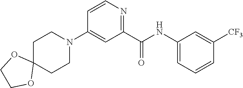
C1C2(CCN(C3=CC(C(=O)NC4=CC=CC([CF3])=C4)=NC=C3)C1)OCCO2
